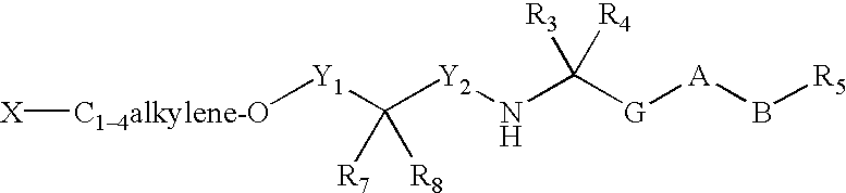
C([Y2]NC([G][A]B[R5])([R4])[R3])([R8])([R7])[Y1][C14alkylene-O][X]
